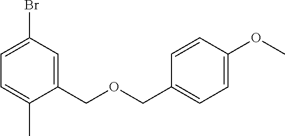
C1=C(Br)C=C(COCC2=CC=C(OC)C=C2)C(C)=C1
